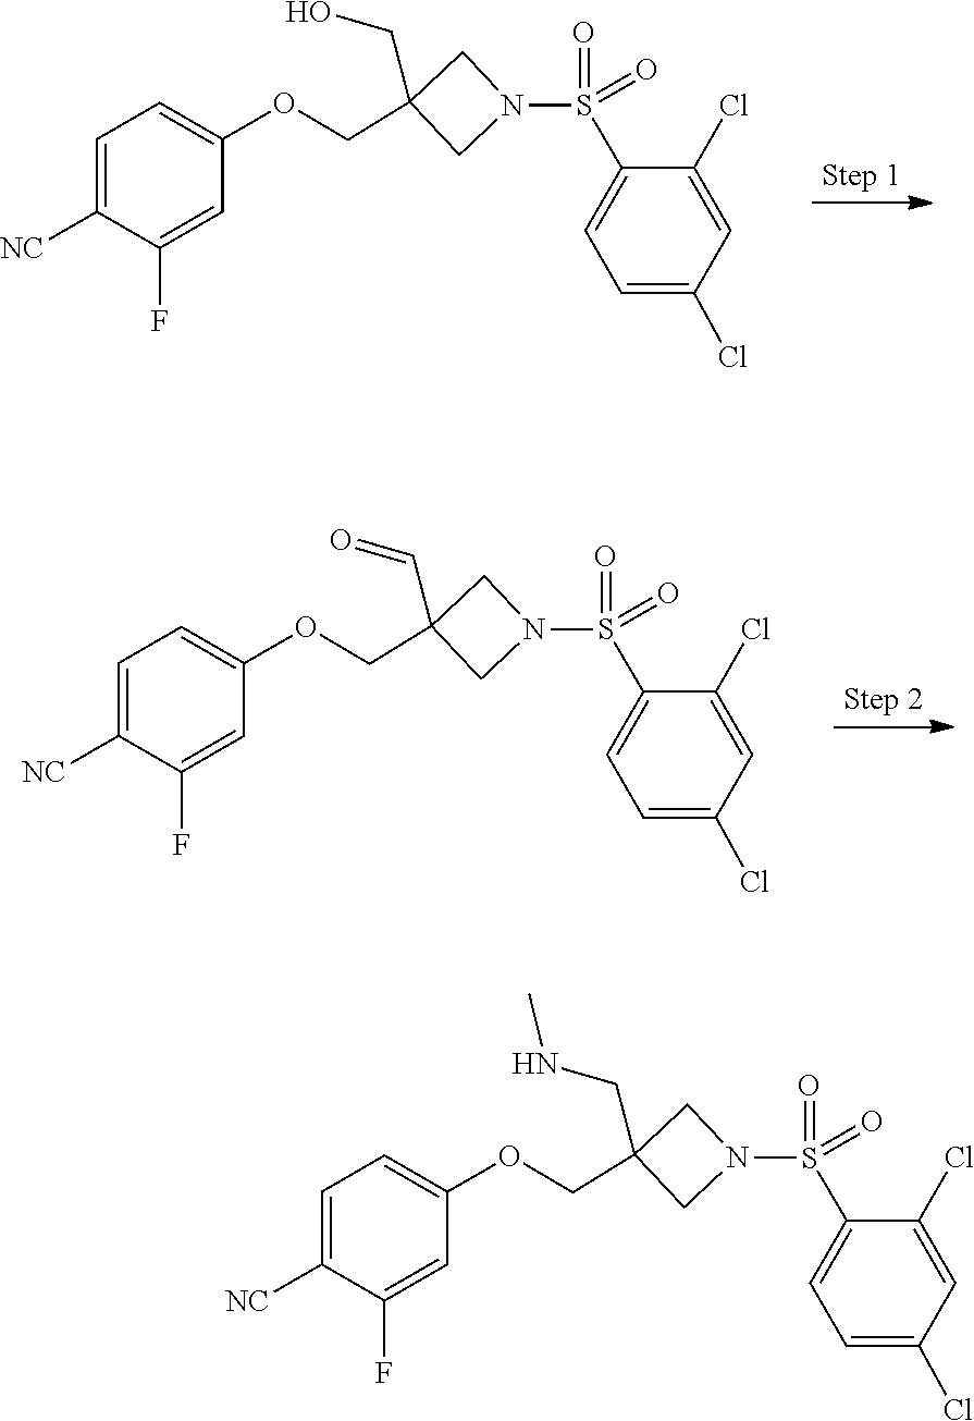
C1=C(OCC2(CO)CN(S(C3=CC=C(Cl)C=C3Cl)(=O)=O)C2)C=C(F)C([NC])=C1.C1=C(OCC2(C=O)CN(S(C3=CC=C(Cl)C=C3Cl)(=O)=O)C2)C=C(F)C([NC])=C1.C1=C(OCC2(CNC)CN(S(C3=CC=C(Cl)C=C3Cl)(=O)=O)C2)C=C(F)C([NC])=C1
